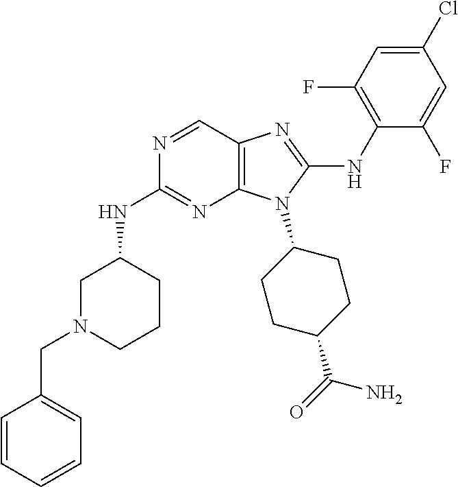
N1=CC2=C(N=C1NC1CN(CC3=CC=CC=C3)CCC1)N(C1CCC(C(=O)N)CC1)C(NC1=C(F)C=C(Cl)C=C1F)=N2
